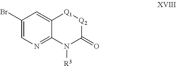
[Q2]1C(=O)N([R3])C2=NC=C(Br)C=C2[Q1]1
